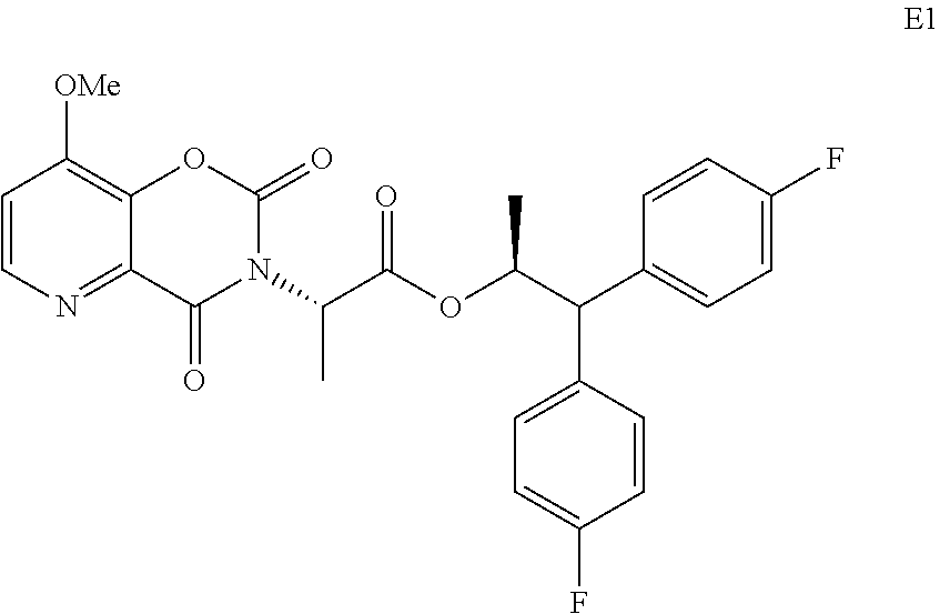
C1=C(F)C=CC(C(C(OC(C(N2C(=O)C3=NC=CC([OMe])=C3OC2=O)C)=O)C)C2=CC=C(F)C=C2)=C1
